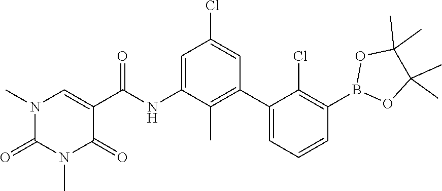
O1B(C2=C(Cl)C(C3=C(C)C(NC(C4=CN(C)C(=O)N(C)C4=O)=O)=CC(Cl)=C3)=CC=C2)OC(C)(C)C1(C)C
